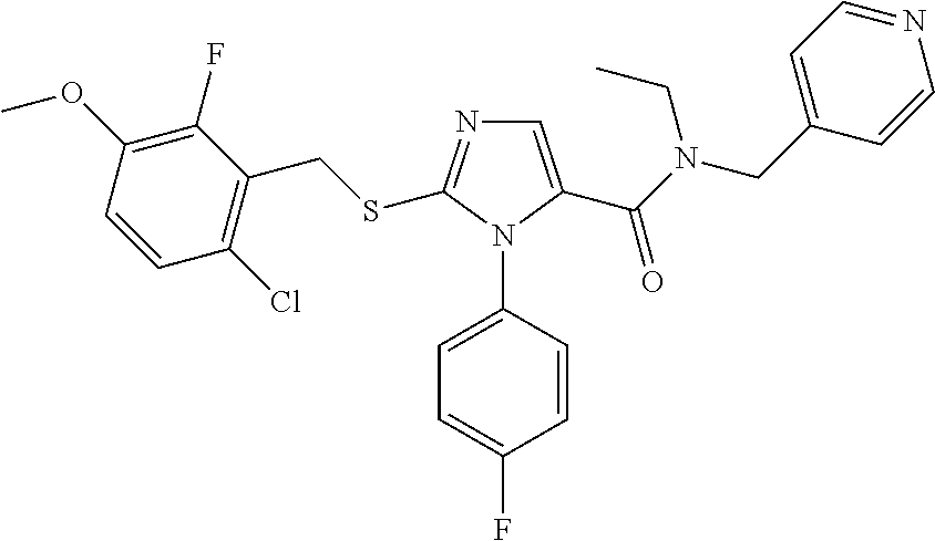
C1(CSC2=NC=C(C(N(CC3=CC=NC=C3)CC)=O)N2C2=CC=C(F)C=C2)=C(Cl)C=CC(OC)=C1F
